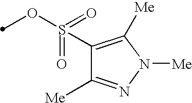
C1(S(OC)(=O)=O)=C([Me])N([Me])N=C1[Me]
